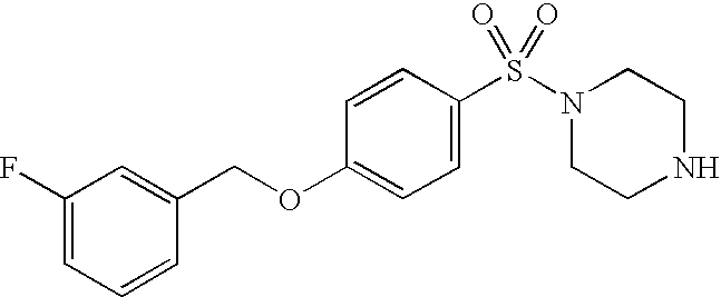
N1(S(C2=CC=C(OCC3=CC(F)=CC=C3)C=C2)(=O)=O)CCNCC1
